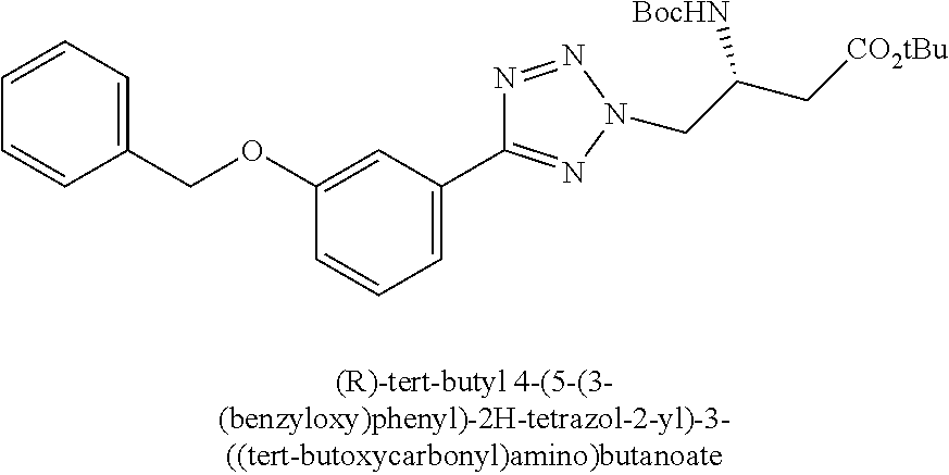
C1=CC=C(C2=NN(CC(C[CO2tBu])[BocHN])N=N2)C=C1OCC1=CC=CC=C1
